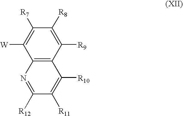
C1([R8])=C([R9])C2=C(C([W])=C1[R7])N=C([R12])C([R11])=C2[R10]
